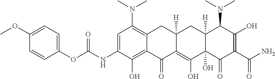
CN(C1=C2C(=C(O)C(NC(OC3=CC=C(OC)C=C3)=O)=C1)C(=O)C1=C(O)C3(O)C([H])(CC1([H])C2)C(N(C)C)C(O)=C(C(N)=O)C3=O)C
